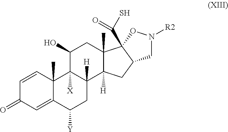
C1=CC2(C)C(=CC1=O)C([Y])CC1([H])C2([X])C(O)CC2(C)C1([H])CC1C2(C(S)=O)ON([R2])C1
